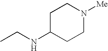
C1CN([Me])CCC1NCC
